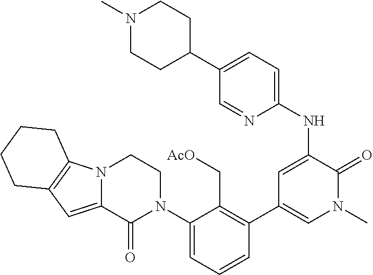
C1(C2=CN(C)C(=O)C(NC3=CC=C(C4CCN(C)CC4)C=N3)=C2)=C(C[AcO])C(N2CCN3C(=CC4=C3CCCC4)C2=O)=CC=C1
